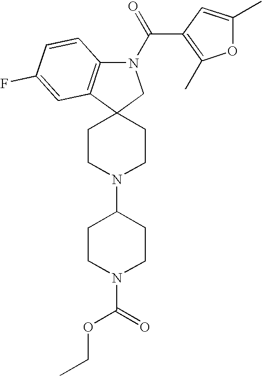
C12(CCN(C3CCN(C(=O)OCC)CC3)CC1)CN(C(C1=C(C)OC(C)=C1)=O)C1=C2C=C(F)C=C1
